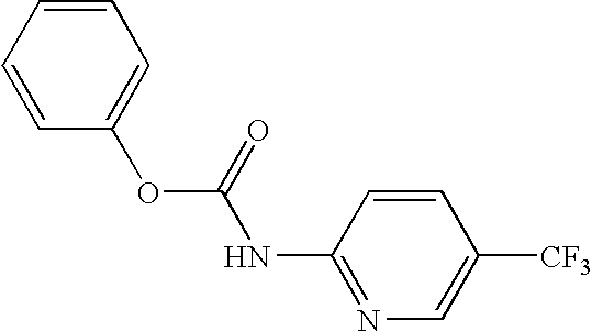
C1=CC(OC(=O)NC2=NC=C([CF3])C=C2)=CC=C1
